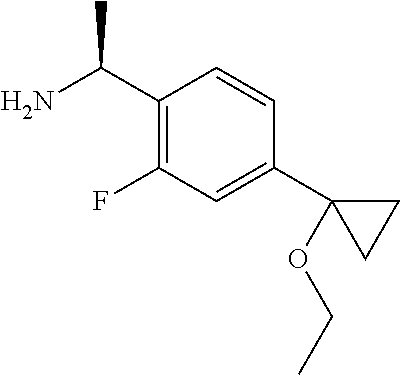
C1(C(N)C)=C(F)C=C(C2(OCC)CC2)C=C1
